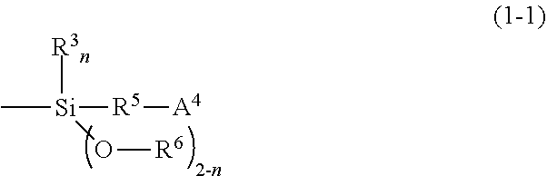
C[Si]([R3n])([R5][A4])O[R6]
